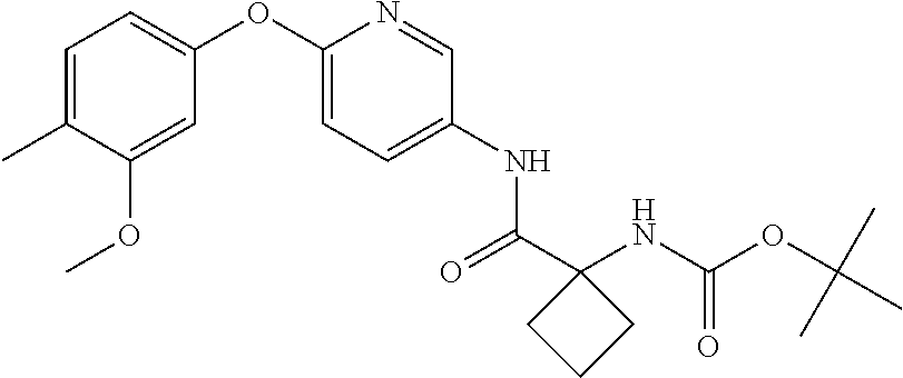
C1=C(C)C(OC)=CC(OC2=CC=C(NC(=O)C3(NC(OC(C)(C)C)=O)CCC3)C=N2)=C1
